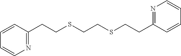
C1=CN=C(CCSCCSCCC2=NC=CC=C2)C=C1
